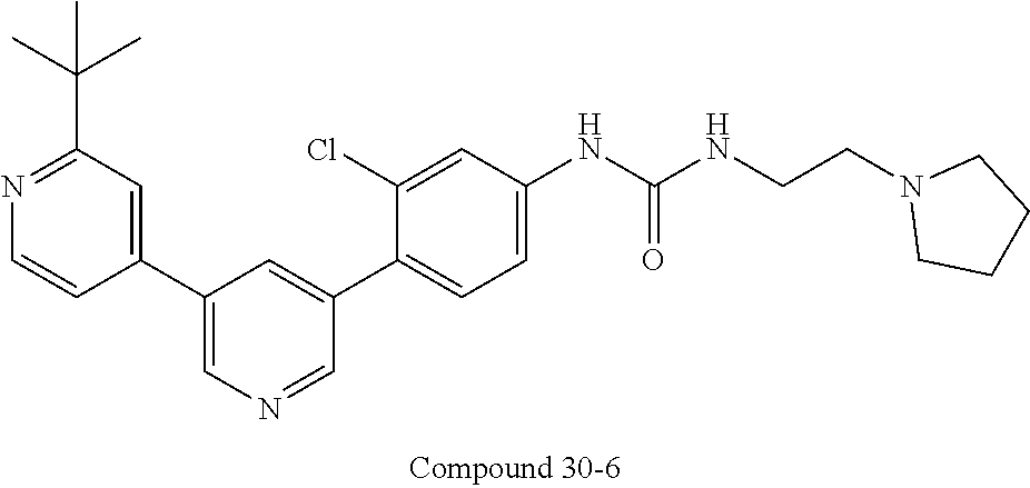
C1(C2=CN=CC(C3=CC=C(NC(NCCN4CCCC4)=O)C=C3Cl)=C2)=CC(C(C)(C)C)=NC=C1
